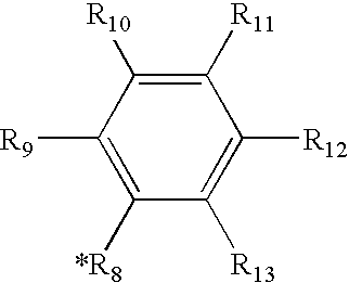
C1([R11])=C([R10])C([R9])=C([*R8])C([R13])=C1[R12]
